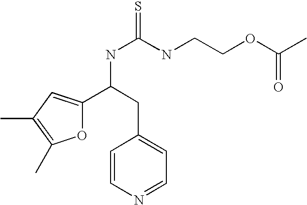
O1C(C(NC(=S)NCCOC(C)=O)CC2=CC=NC=C2)=CC(C)=C1C
